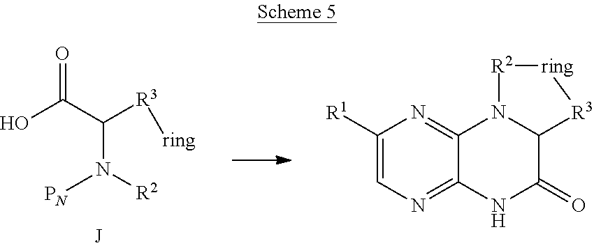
OC(C([R3][ring])N([R2])[PN])=O.C1([R1])=CN=C2C(=N1)N1C(C(=O)N2)[R3][ring][R2]1
